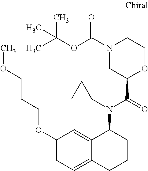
C12=CC=C(OCCCOC)C=C1C(N(C1CC1)C(=O)C1OCCN(C(OC(C)(C)C)=O)C1)CCC2
